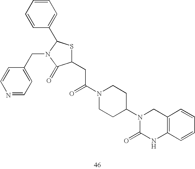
C1(CC(N2CCC(N3C(=O)NC4=C(C3)C=CC=C4)CC2)=O)SC(C2=CC=CC=C2)N(CC2=CC=NC=C2)C1=O
